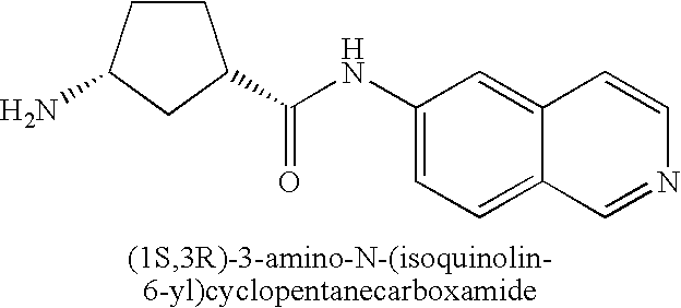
C1(NC(=O)C2CCC(N)C2)=CC=C2C(=C1)C=CN=C2
